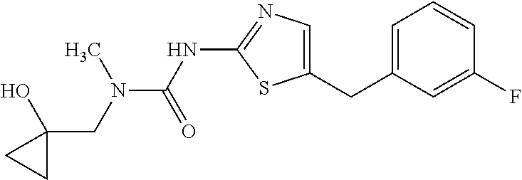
N(C(=O)NC1=NC=C(CC2=CC=CC(F)=C2)S1)(CC1(O)CC1)C
